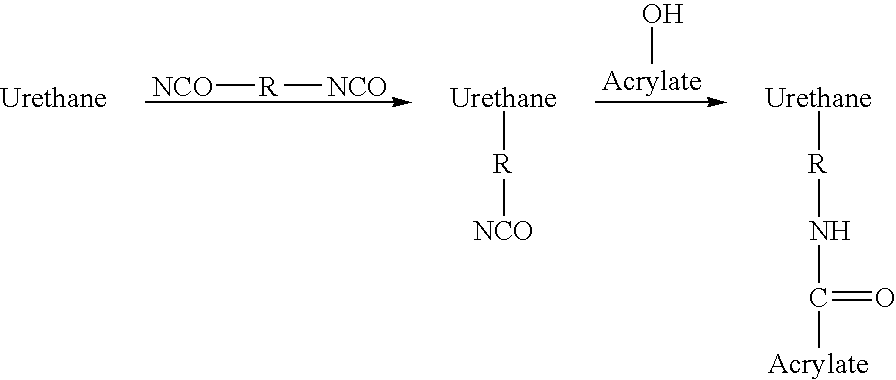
[NCO][R][NCO].O[Acrylate].[Urethane][R][NCO].[Urethane][R]NC(=O)[Acrylate]
